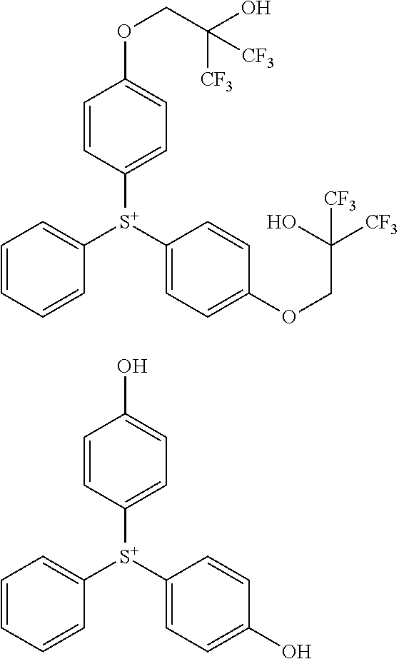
C1=CC([S+](C2=CC=C(O)C=C2)C2=CC=CC=C2)=CC=C1O.C1=CC([S+](C2=CC=C(OCC([CF3])(O)[CF3])C=C2)C2=CC=CC=C2)=CC=C1OCC(O)([CF3])[CF3]
